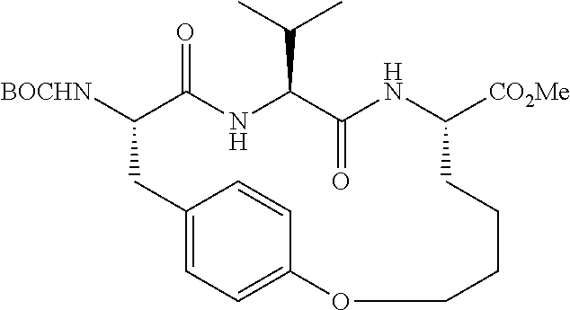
C12=CC=C(C=C1)OCCCCC([CO2Me])NC(=O)C(C(C)C)NC(=O)C([BOCHN])C2
